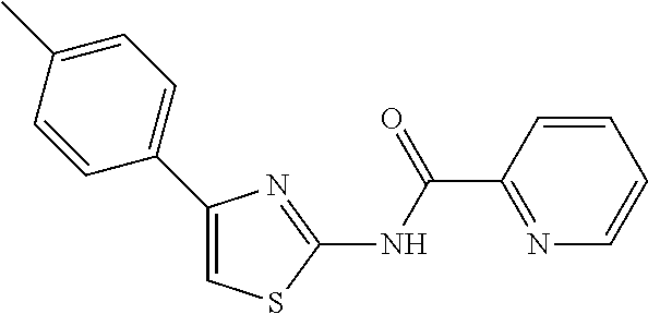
C1=CC(C(NC2=NC(C3=CC=C(C)C=C3)=CS2)=O)=NC=C1
